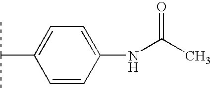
C1=C(NC(C)=O)C=CC(C(C)C)=C1
